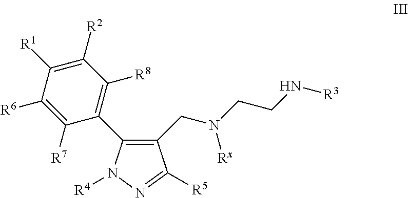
C1(CN(CCN[R3])[Rx])=C(C2=C([R8])C([R2])=C([R1])C([R6])=C2[R7])N([R4])N=C1[R5]
